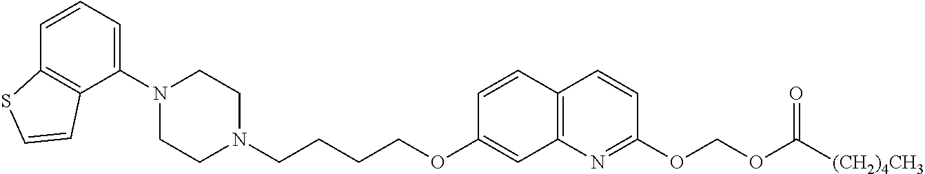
C1=CC2=C(C(N3CCN(CCCCOC4=CC5=C(C=C4)C=CC(OCOC([(CH2)4CH3])=O)=N5)CC3)=C1)C=CS2
